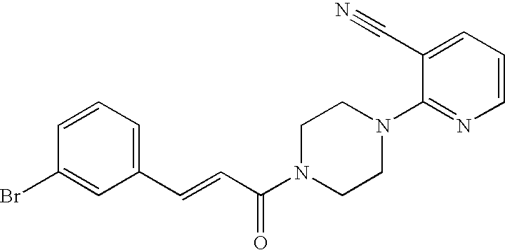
C1=CC=C(C=CC(N2CCN(C3=NC=CC=C3C#N)CC2)=O)C=C1Br
